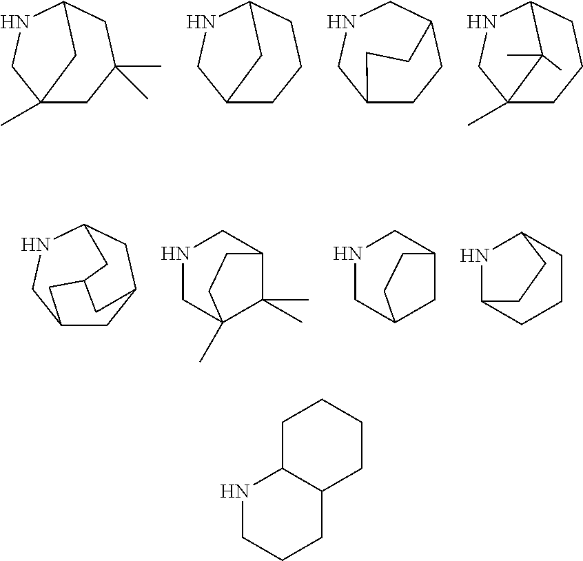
C12(C)CC(C)(C)CC(NC1)C2.C12CCCC(NC1)C2.C12CCC(CNC1)CC2.C12(C)CCCC(NC1)C2(C)C.C12CC3CC(NC1)CC(C3)C2.N1CC2(C)C(C)(C)C(C1)CC2.N1CC2CC(C1)CC2.N1C2CCCC1CC2.C1C2C(CCC1)CCCN2
